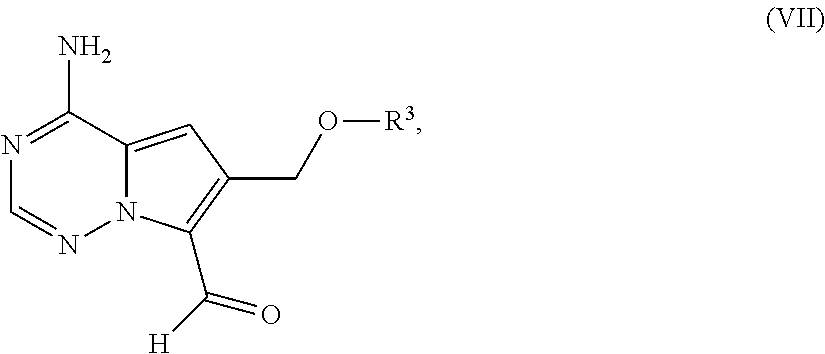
C1(N)=NC=NN2C1=CC(CO[R3])=C2C([H])=O
